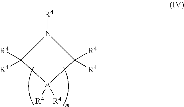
[R4]N1C([R4])([R4])[A]([R4])([R4])C1([R4])[R4]
